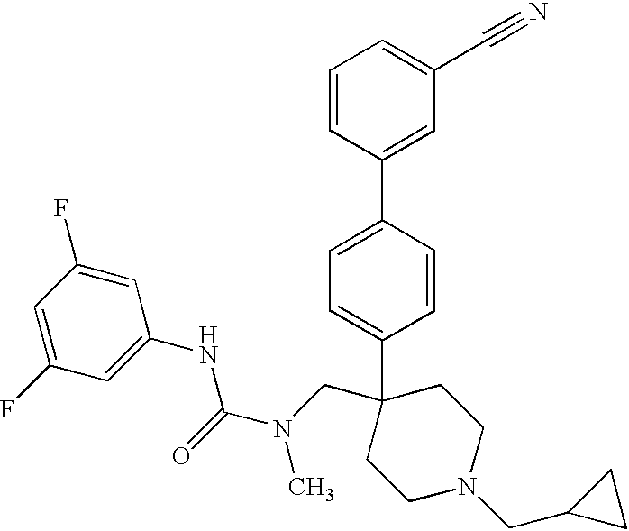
C1=CC(C2=CC(C#N)=CC=C2)=CC=C1C1(CN(C(NC2=CC(F)=CC(F)=C2)=O)C)CCN(CC2CC2)CC1
